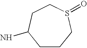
C1CCS(=O)CCC1N
